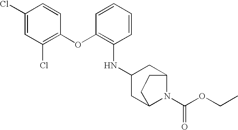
C1(Cl)=CC(Cl)=C(OC2=C(NC3CC4N(C(OCC)=O)C(C3)CC4)C=CC=C2)C=C1
